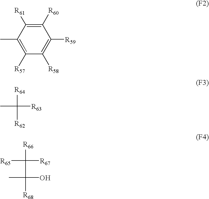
C1([R60])=C([R61])C(C)=C([R57])C([R58])=C1[R59].CC([R64])([R62])[R63].CC([R68])(C([R65])([R67])[R66])O
